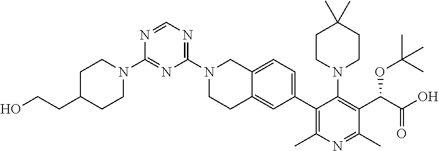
C1(C2=C(C)N=C(C)C(C(C(O)=O)OC(C)(C)C)=C2N2CCC(C)(C)CC2)=CC=C2C(=C1)CCN(C1=NC=NC(N3CCC(CCO)CC3)=N1)C2
